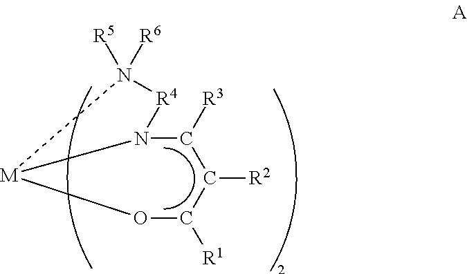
C1([R3])N2[M](OC([R1])C1[R2])N([R6])([R5])[R4]2
